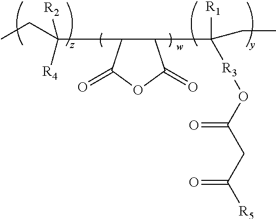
CCC(C1C(C([R3]OC(CC([R5])=O)=O)([R1])CC)C(=O)OC1=O)([R2])[R4]
